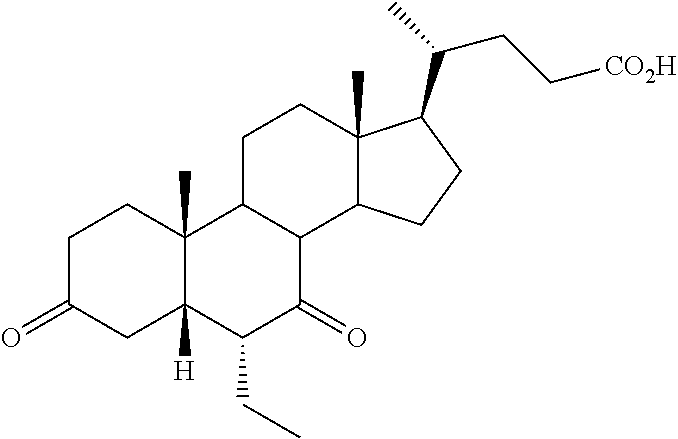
C1C(=O)CC2([H])C(C)(C1)C1C(C(=O)C2CC)C2C(C)(CC1)C(C(C)CC[CO2H])CC2
